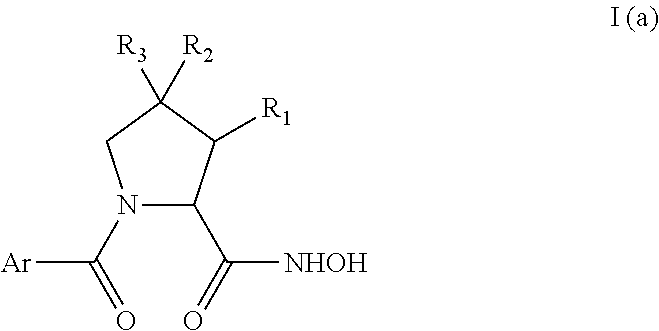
N1(C(=O)[Ar])C(C(=O)[NHOH])C([R1])C([R3])([R2])C1
